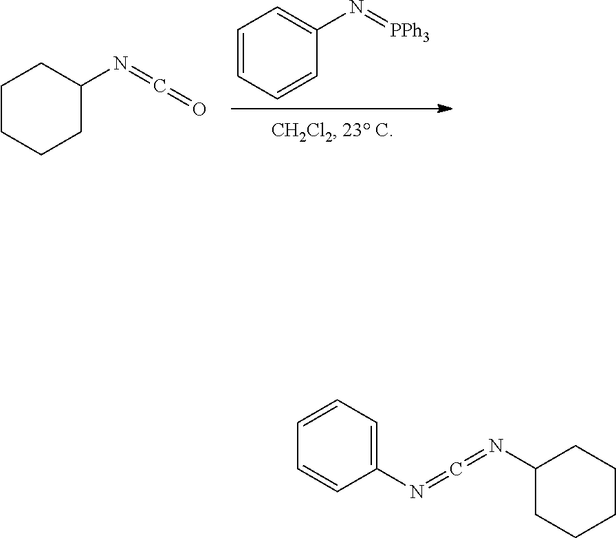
C1=CC=CC(N=[PPh3])=C1.C1(N=C=O)CCCCC1.C1(N=C=NC2=CC=CC=C2)CCCCC1
